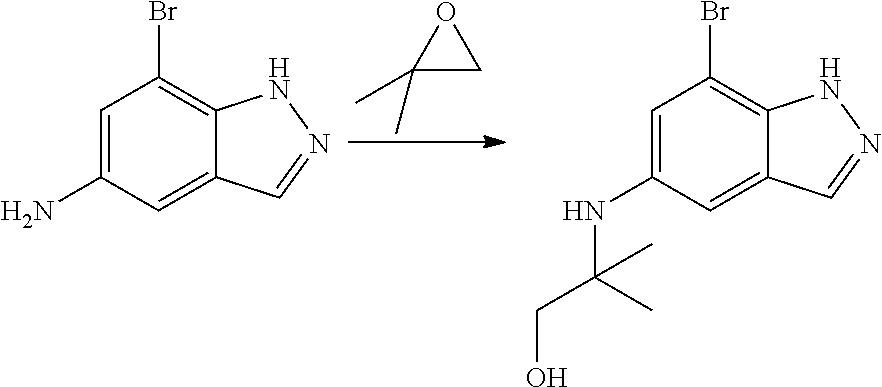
C1=C(N)C=C2C(=C1Br)NN=C2.C1(C)(C)CO1.C1=C(NC(C)(C)CO)C=C2C(=C1Br)NN=C2
